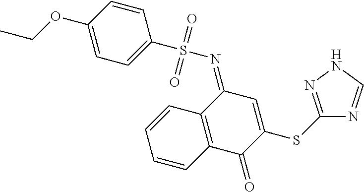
CCOC1=CC=C(S(N=C2C3=C(C(=O)C(SC4=NNC=N4)=C2)C=CC=C3)(=O)=O)C=C1
